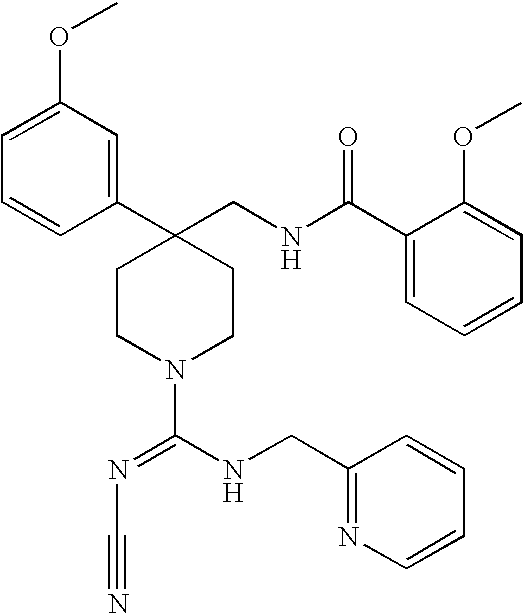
C1(C2(CNC(C3=CC=CC=C3OC)=O)CCN(C(NCC3=NC=CC=C3)=NC#N)CC2)=CC(OC)=CC=C1
